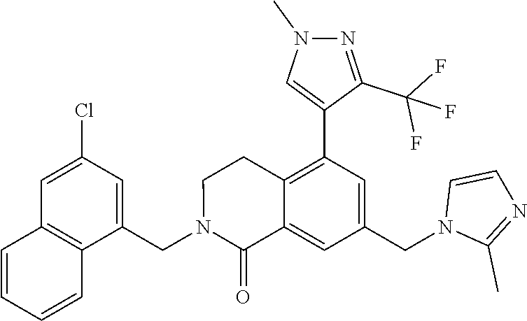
C1(CN2C(=O)C3=CC(CN4C(C)=NC=C4)=CC(C4=CN(C)N=C4C(F)(F)F)=C3CC2)=CC(Cl)=CC2=C1C=CC=C2
